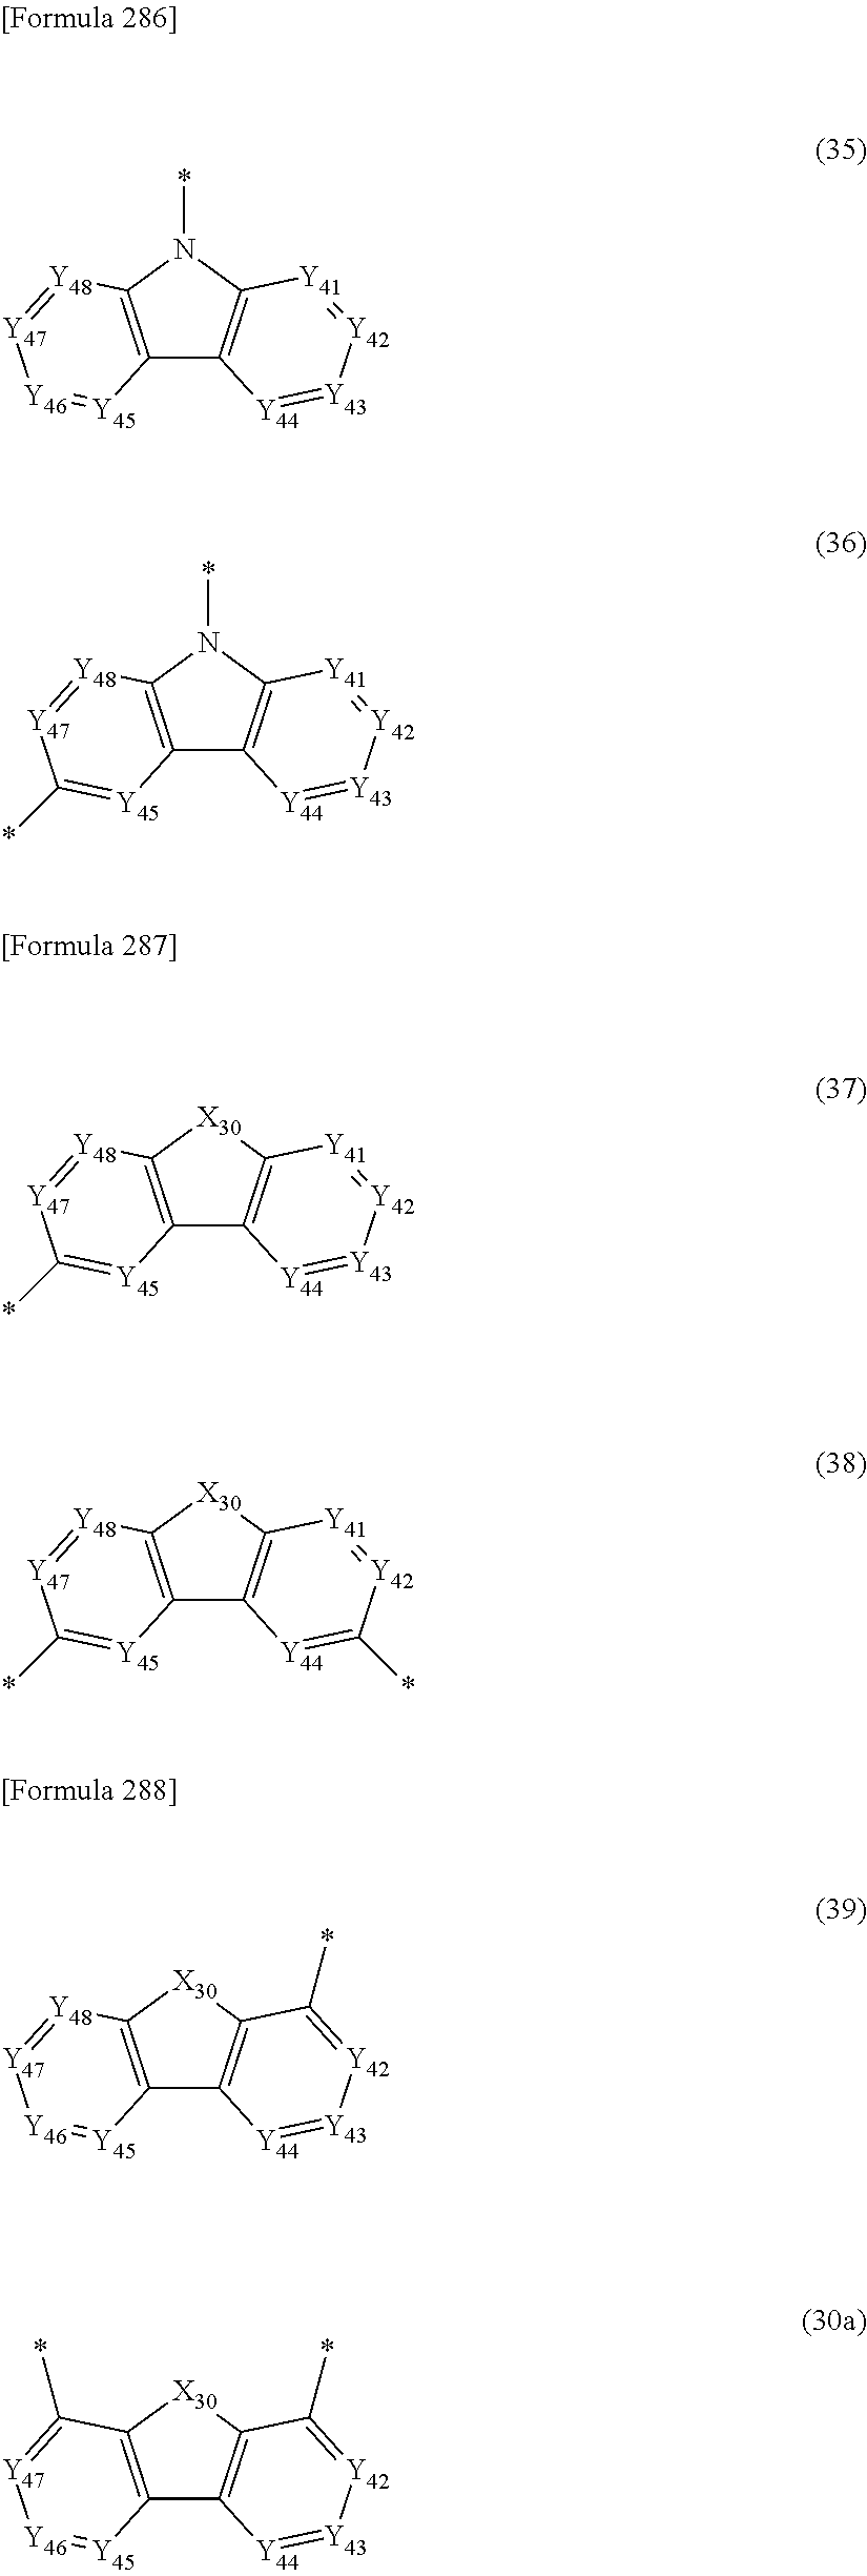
C12=C(N(*)C3=C1[Y44]=[Y][Y]=[Y]3)[Y48]=[Y][Y46]=[Y]2.C12=C(N(*)C3=C1[Y44]=[Y][Y]=[Y41]3)[Y48]=[Y]C(*)=[Y]2.C12=C([X30]C3=C1[Y44]=[Y][Y]=[Y41]3)[Y48]=[Y]C(*)=[Y]2.C12=C([X30]C3=C1[Y44]=C(*)[Y]=[Y41]3)[Y48]=[Y]C(*)=[Y]2.C12=C([X30]C3=C1[Y44]=[Y][Y]=C3*)[Y48]=[Y][Y46]=[Y]2.C12=C([X30]C3=C1[Y44]=[Y][Y]=C3*)C(*)=[Y][Y46]=[Y]2
